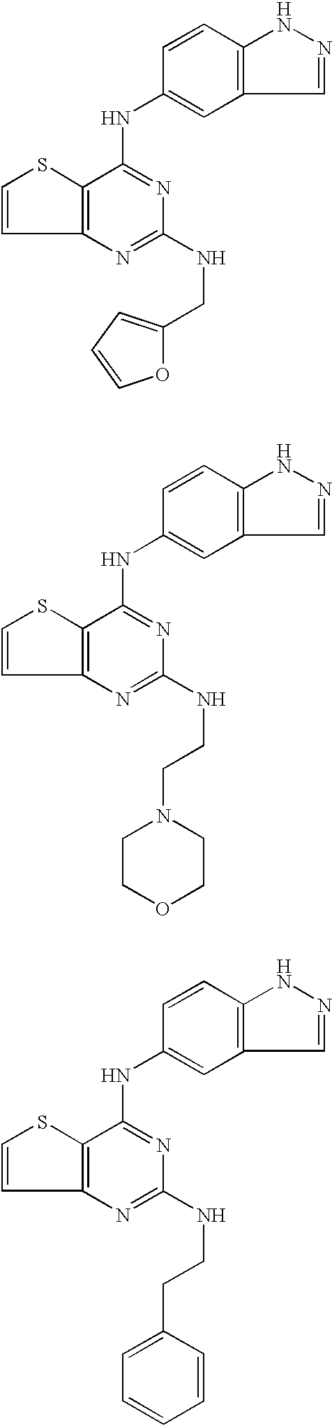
C12=C(N=C(NCC3=CC=CO3)N=C1NC1=CC3=C(C=C1)NN=C3)C=CS2.C12=C(N=C(NCCN3CCOCC3)N=C1NC1=CC3=C(C=C1)NN=C3)C=CS2.C12=C(N=C(NCCC3=CC=CC=C3)N=C1NC1=CC3=C(C=C1)NN=C3)C=CS2
